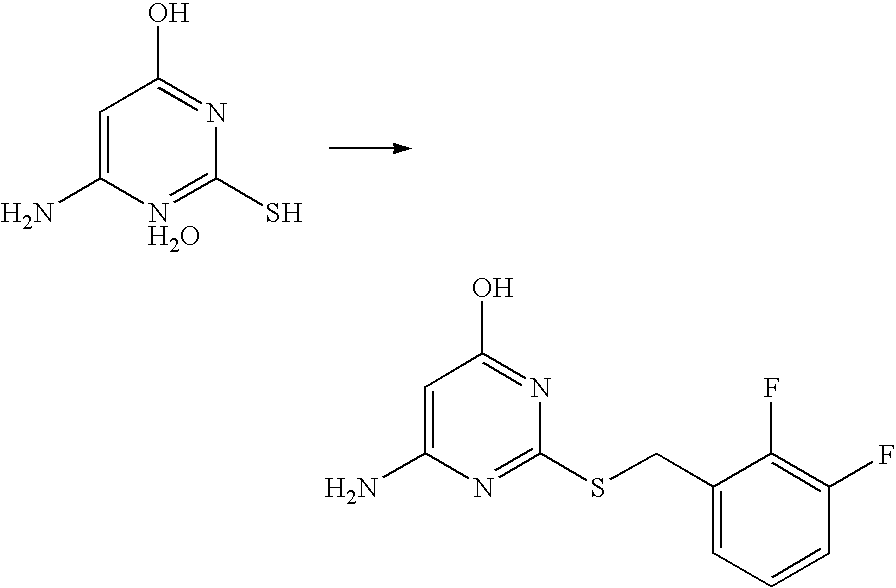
C1=C(N)[NH2O]=C(S)N=C1O.C1=C(N)N=C(SCC2=CC=CC(F)=C2F)N=C1O
